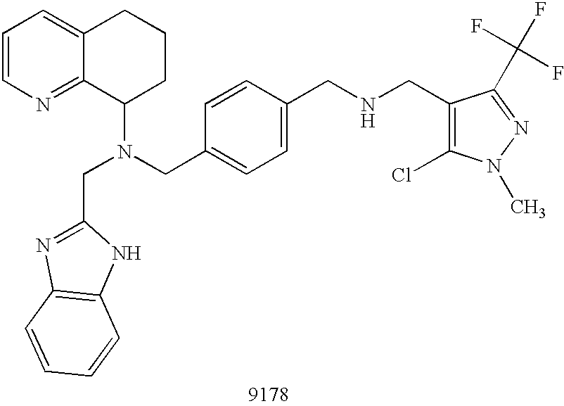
C1=CN=C2C(=C1)CCCC2N(CC1=CC=C(CNCC2=C(Cl)N(C)N=C2C(F)(F)F)C=C1)CC1=NC2=C(N1)C=CC=C2
